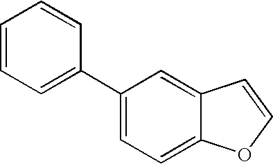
C1=CC=C(C2=CC=C3C(=C2)C=CO3)C=C1
